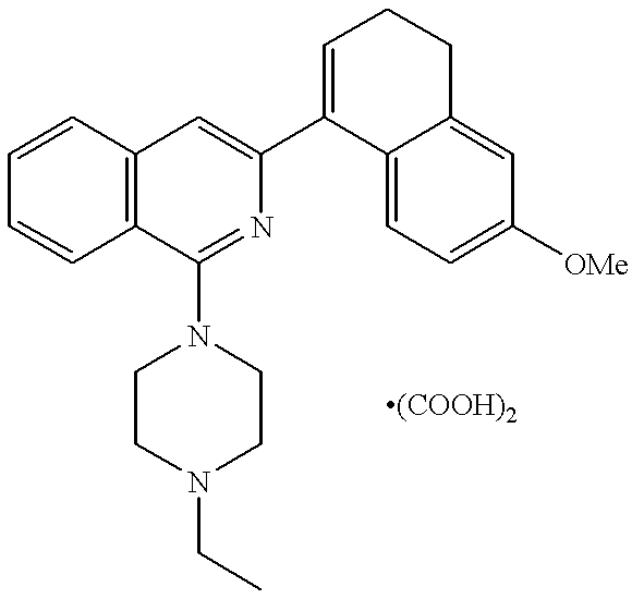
C12=C(C=CC=C1)C=C(C1=CCCC3=CC([OMe])=CC=C13)N=C2N1CCN(CC)CC1
